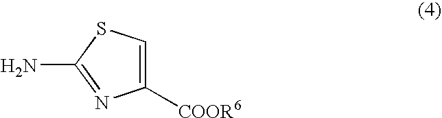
C1([COOR6])=CSC(N)=N1
